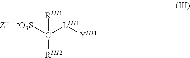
[-O3S]C([RIII2])([RIII1])[LIII1][YIII1].[Z+]
